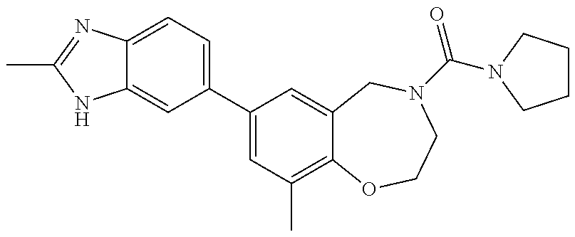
C12=CC(C3=CC(C)=C4C(=C3)CN(C(=O)N3CCCC3)CCO4)=CC=C1N=C(C)N2
